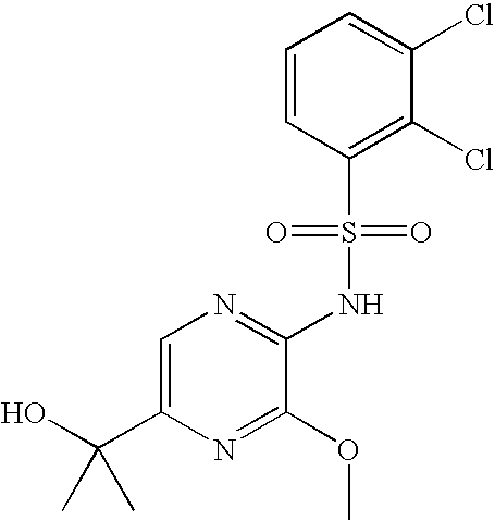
C1=C(C(O)(C)C)N=C(OC)C(NS(C2=C(Cl)C(Cl)=CC=C2)(=O)=O)=N1
